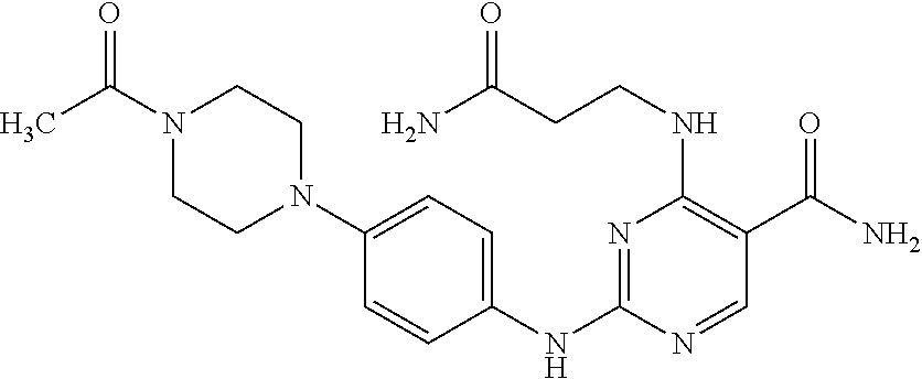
C1=CC(NC2=NC(NCCC(N)=O)=C(C(N)=O)C=N2)=CC=C1N1CCN(C(=O)C)CC1
